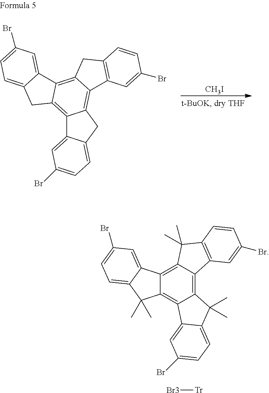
[CH3I].C12=C3C(=C4C(=C1CC1=CC=C(Br)C=C21)C1=C(C4)C=CC(Br)=C1)C1=CC(Br)=CC=C1C3.C12=C3C(=C4C(=C1C1=C(C2(C)C)C=CC(Br)=C1)C(C)(C)C1=CC=C(Br)C=C41)C(C)(C)C1=CC=C(Br)C=C31.[Br3][Tr]
